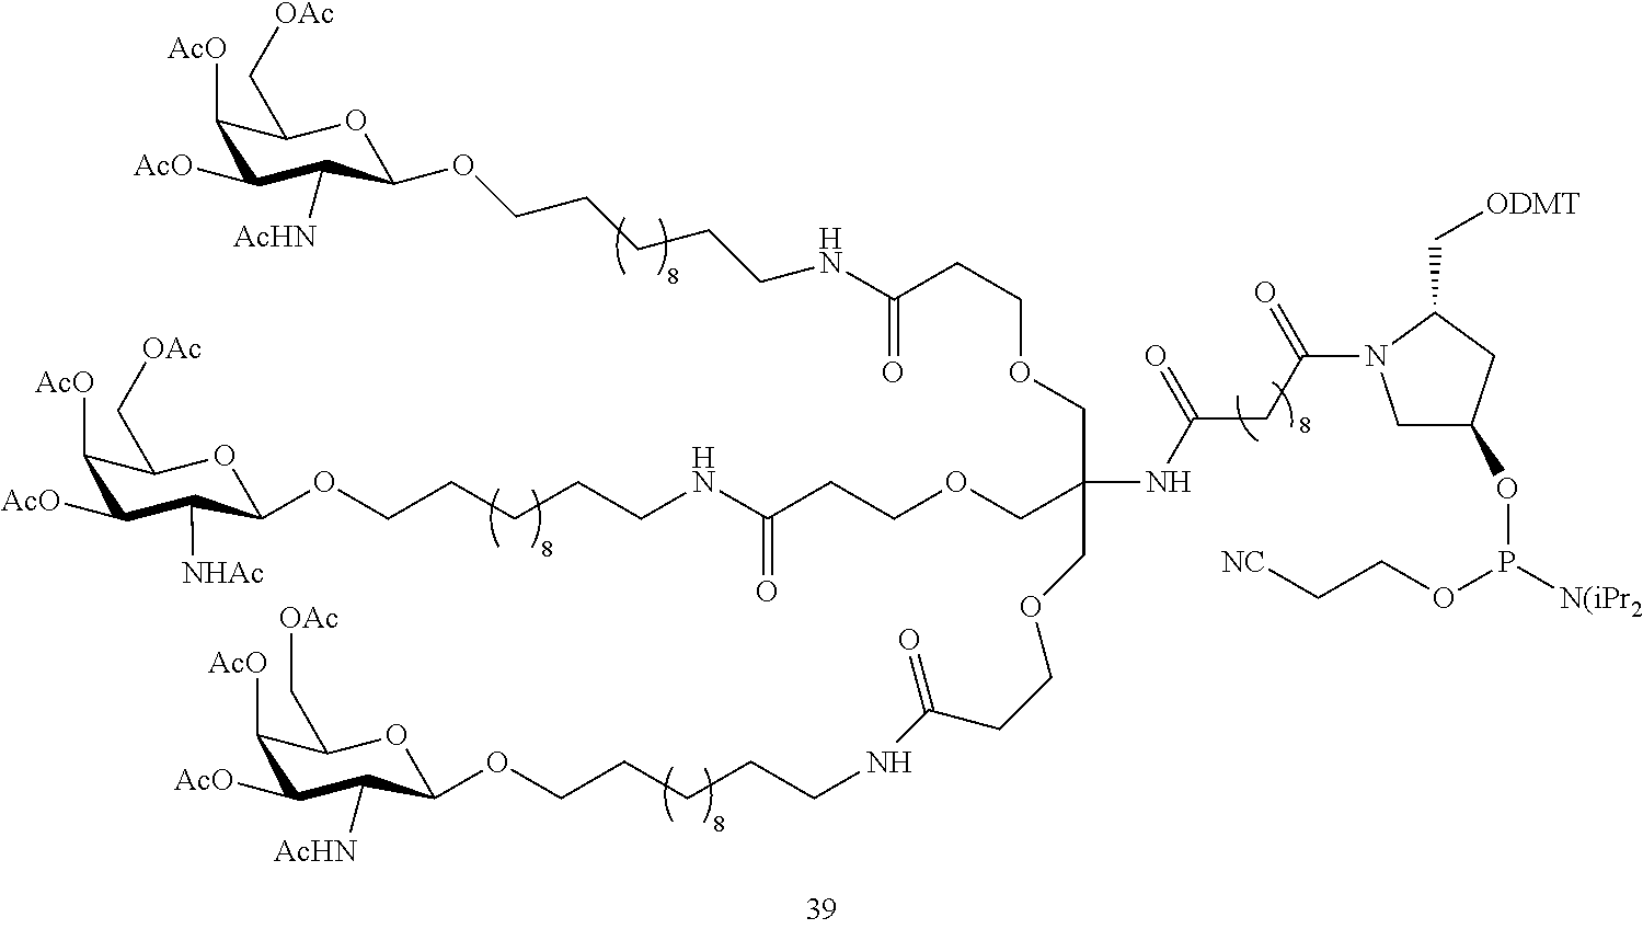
C1([AcO])C([AcO])C([AcHN])C(OCCCCCNC(CCOCC(COCCC(NCCCCCOC2C([NHAc])C([AcO])C([AcO])C(C[OAc])O2)=O)(COCCC(NCCCCCOC2C([AcHN])C([AcO])C([AcO])C(C[OAc])O2)=O)NC(CC(=O)N2CC(OP([N(iPr2])OCC[NC])CC2C[ODMT])=O)=O)OC1C[OAc]
